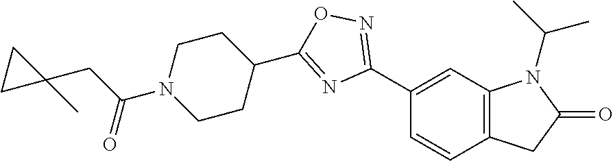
C1(C2=NOC(C3CCN(C(CC4(C)CC4)=O)CC3)=N2)=CC2=C(C=C1)CC(=O)N2C(C)C
